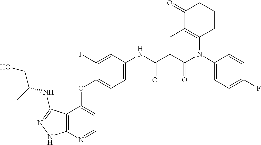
C12=C(N=CC=C1OC1=CC=C(NC(C3=CC4=C(N(C5=CC=C(F)C=C5)C3=O)CCCC4=O)=O)C=C1F)NN=C2NC(CO)C
